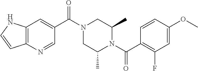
C12=C(N=CC(C(N3CC(C)N(C(C4=C(F)C=C(OC)C=C4)=O)C(C)C3)=O)=C1)C=CN2
